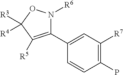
C1(P)=C([R7])C=C(C2=C([R5])C([R3])([R4])ON2[R6])C=C1
